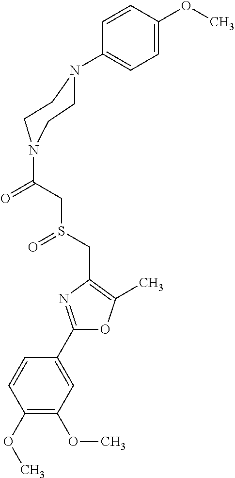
C1(C2=NC(CS(=O)CC(=O)N3CCN(C4=CC=C(OC)C=C4)CC3)=C(C)O2)=CC(OC)=C(OC)C=C1
